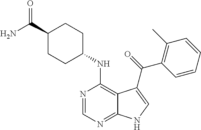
C1(C(=O)N)CCC(NC2=C3C(=NC=N2)NC=C3C(=O)C2=C(C)C=CC=C2)CC1
